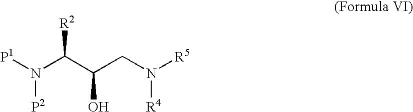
N([P2])(C(C(O)CN([R4])[R5])[R2])[P1]
